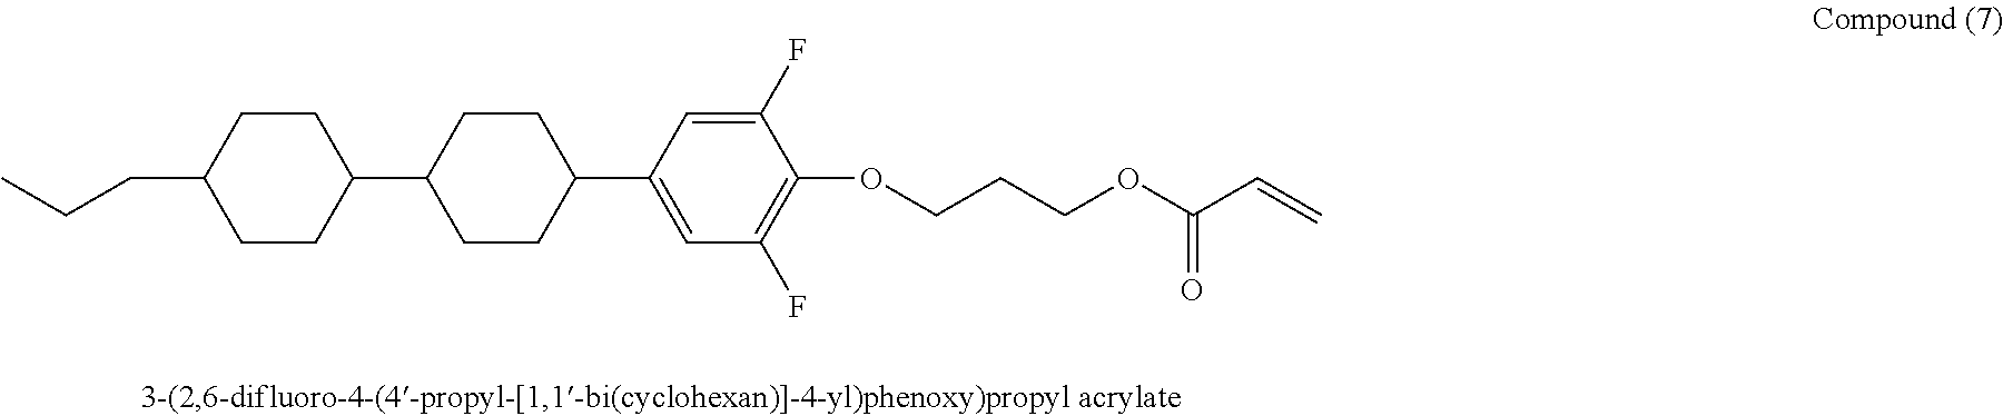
C1CC(CCC)CCC1C1CCC(C2=CC(F)=C(OCCCOC(C=C)=O)C(F)=C2)CC1
